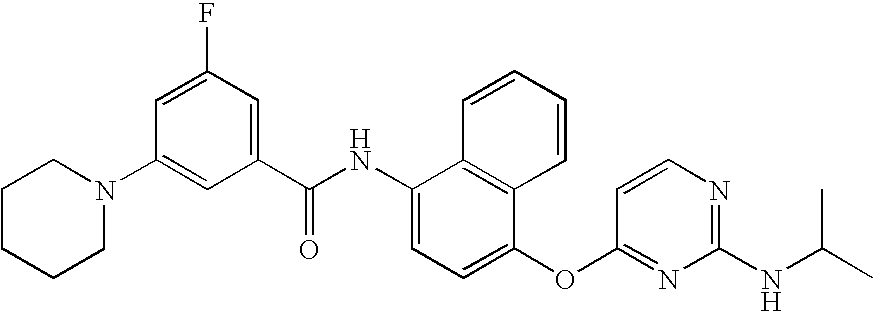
C1CCCN(C2=CC(C(NC3=CC=C(OC4=NC(NC(C)C)=NC=C4)C4=C3C=CC=C4)=O)=CC(F)=C2)C1
